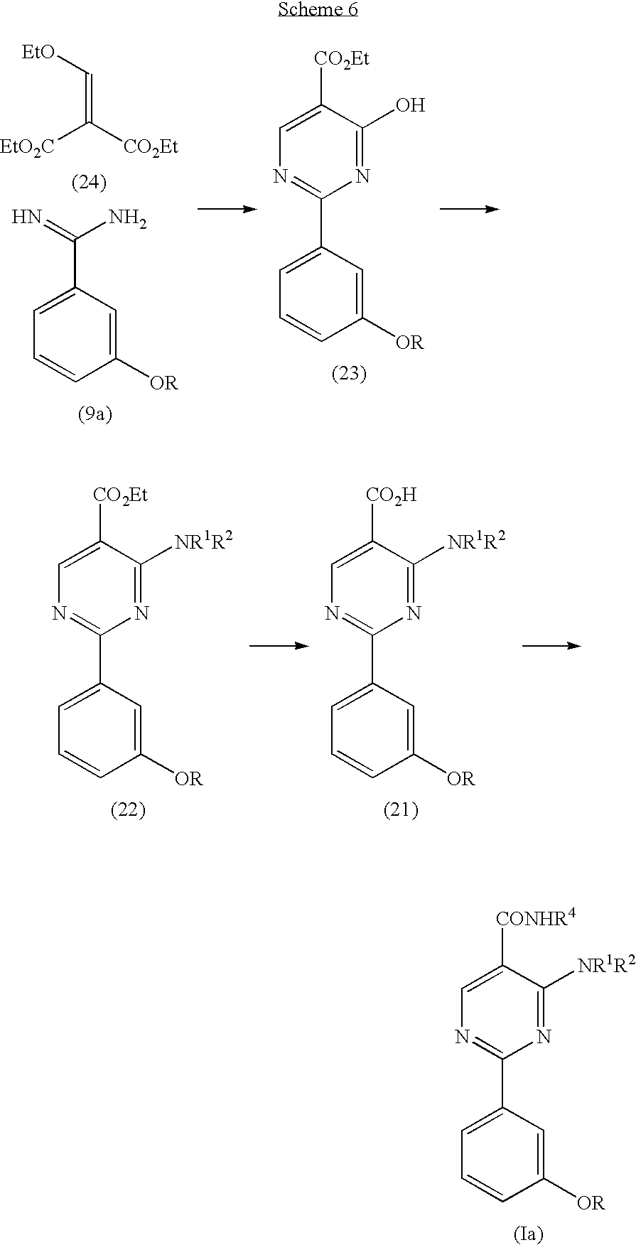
N1=C([NR1R2])C([CONHR4])=CN=C1C1=CC=CC([OR])=C1.C(=C([CO2Et])[EtO2C])[EtO].C1(C(=N)N)=CC=CC([OR])=C1.N1=C(O)C([CO2Et])=CN=C1C1=CC=CC([OR])=C1.N1=C([NR1R2])C([CO2Et])=CN=C1C1=CC=CC([OR])=C1.N1=C([NR1R2])C([CO2H])=CN=C1C1=CC=CC([OR])=C1
